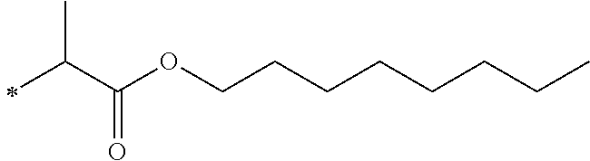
C(C(OCCCCCCCC)=O)(C)C
